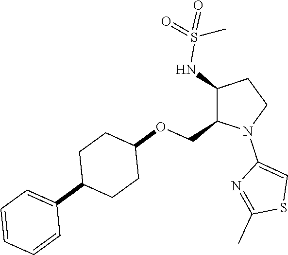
C1(NS(=O)(=O)C)C(COC2CCC(C3=CC=CC=C3)CC2)N(C2=CSC(C)=N2)CC1
